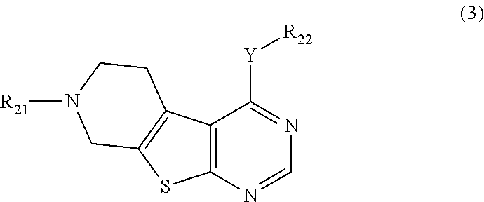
C12=C(N=CN=C1[Y][R22])SC1=C2CCN([R21])C1
